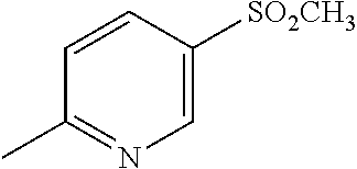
C1=CC([SO2CH3])=CN=C1C
